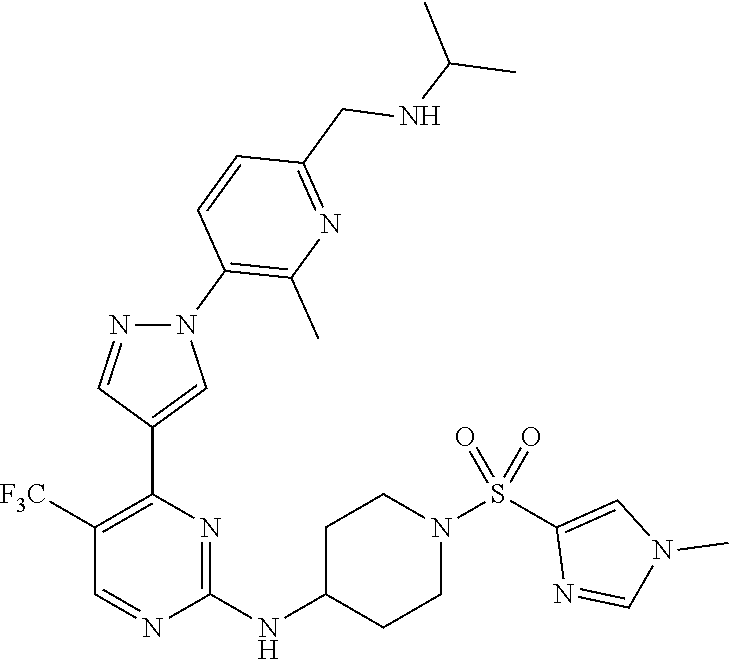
C1([F3C])=C(C2=CN(C3=C(C)N=C(CNC(C)C)C=C3)N=C2)N=C(NC2CCN(S(C3=CN(C)C=N3)(=O)=O)CC2)N=C1
